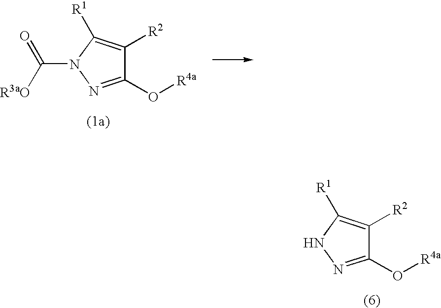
C1(O[R4a])=NN(C([R3aO])=O)C([R1])=C1[R2].C1(O[R4a])=NNC([R1])=C1[R2]
